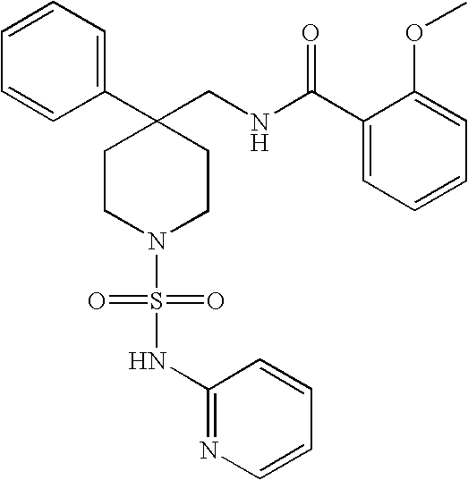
C1(CNC(C2=CC=CC=C2OC)=O)(C2=CC=CC=C2)CCN(S(=O)(=O)NC2=NC=CC=C2)CC1
